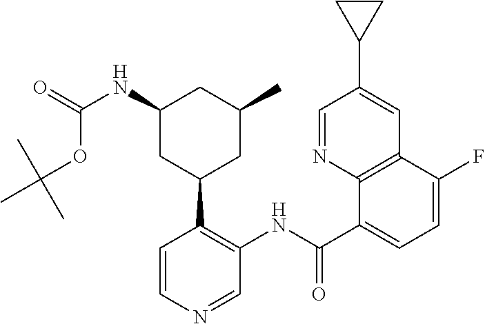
C1(C(NC2=C(C3CC(C)CC(NC(=O)OC(C)(C)C)C3)C=CN=C2)=O)=CC=C(F)C2=C1N=CC(C1CC1)=C2
